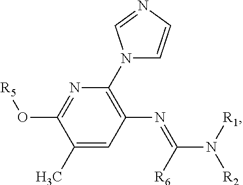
N1=C(O[R5])C(C)=CC(N=C(N([R1])[R2])[R6])=C1N1C=CN=C1
